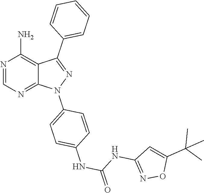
N1=CN=C2C(=C1N)C(C1=CC=CC=C1)=NN2C1=CC=C(NC(NC2=NOC(C(C)(C)C)=C2)=O)C=C1
